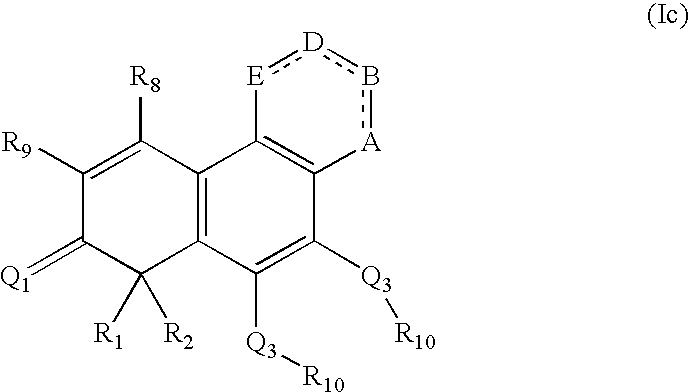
C1([R9])=C([R8])C2=C(C([R1])([R2])C1=[Q1])C([Q3][R10])=C([Q3][R10])C1=C2[E]:[D]b[A]1
